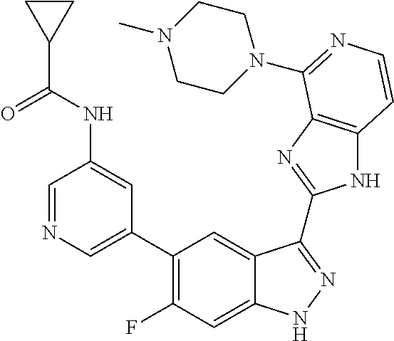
C1=C(C2=C(F)C=C3C(=C2)C(C2=NC4=C(N2)C=CN=C4N2CCN(C)CC2)=NN3)C=C(NC(C2CC2)=O)C=N1
